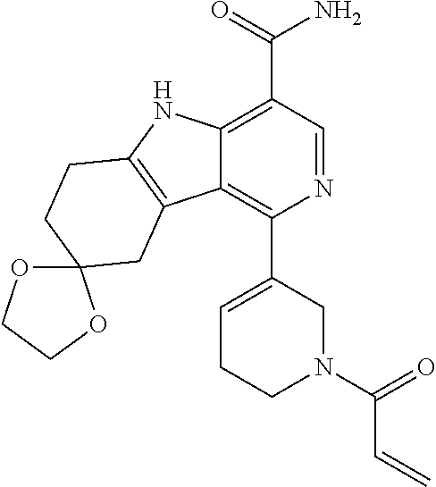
C12=C(C(=O)N)C=NC(C3=CCCN(C(=O)C=C)C3)=C1C1=C(N2)CCC2(C1)OCCO2
